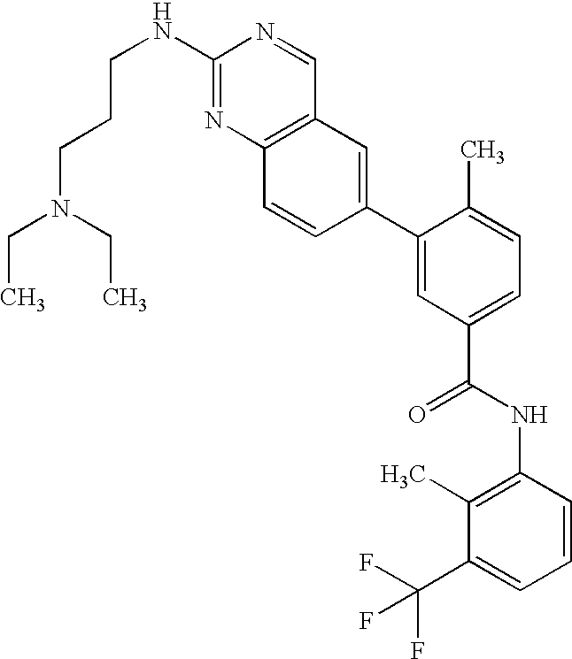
N(CCCNC1=NC2=C(C=N1)C=C(C1=CC(C(NC3=C(C)C(C(F)(F)F)=CC=C3)=O)=CC=C1C)C=C2)(CC)CC
